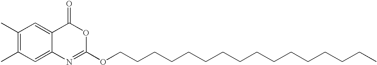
C1(C)=C(C)C=C2C(=C1)C(=O)OC(OCCCCCCCCCCCCCCCC)=N2
